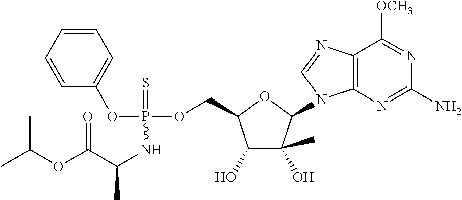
C1(O)C(C)(O)C(N2C3=C(N=C2)C([OCH3])=NC(N)=N3)OC1COP(OC1=CC=CC=C1)(=S)NC(C)C(OC(C)C)=O
